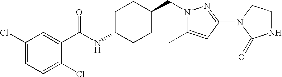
C1(Cl)=CC=C(Cl)C(C(NC2CCC(CN3C(C)=CC(N4CCNC4=O)=N3)CC2)=O)=C1
